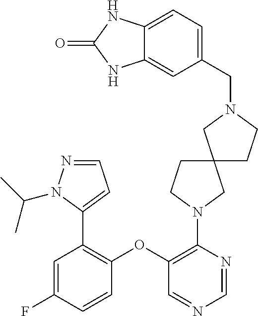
C1(OC2=C(C3=CC=NN3C(C)C)C=C(F)C=C2)=C(N2CCC3(CCN(CC4=CC=C5C(=C4)NC(=O)N5)C3)C2)N=CN=C1
